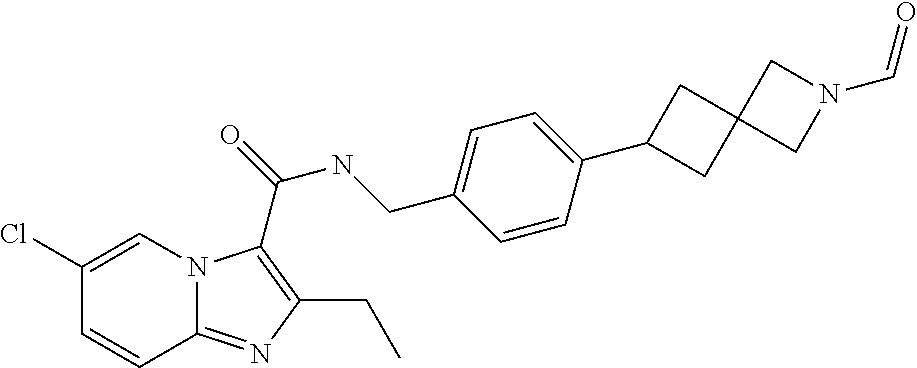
C12=NC(CC)=C(C(NCC3=CC=C(C4CC5(C4)CN(C=O)C5)C=C3)=O)N1C=C(Cl)C=C2
